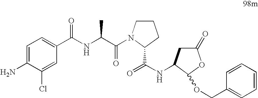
NC1=CC=C(C(NC(C(=O)N2CCCC2C(=O)NC2CC(=O)OC2OCC2=CC=CC=C2)C)=O)C=C1Cl
